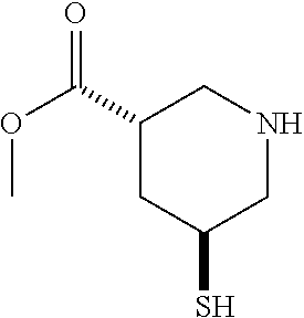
O(C(C1CC(S)CNC1)=O)C
